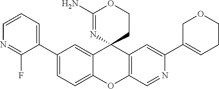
C1=CC=C(C2=CC=C3C(=C2)C2(C4=C(O3)C=NC(C3=CCCOC3)=C4)CCOC(N)=N2)C(F)=N1
